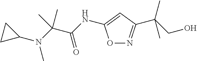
N(C(C(NC1=CC(C(CO)(C)C)=NO1)=O)(C)C)(C1CC1)C
